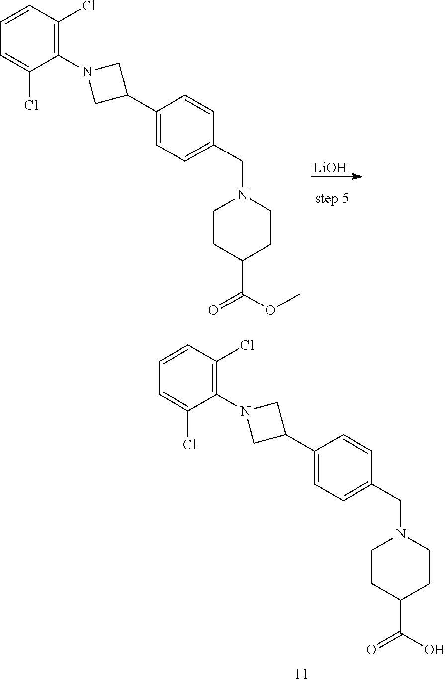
[LiOH].C1(C2CN(C3=C(Cl)C=CC=C3Cl)C2)=CC=C(CN2CCC(C(OC)=O)CC2)C=C1.C1(C2CN(C3=C(Cl)C=CC=C3Cl)C2)=CC=C(CN2CCC(C(O)=O)CC2)C=C1
